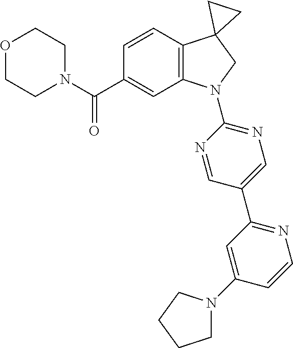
N1(C(C2=CC3=C(C=C2)C2(CN3C3=NC=C(C4=NC=CC(N5CCCC5)=C4)C=N3)CC2)=O)CCOCC1
